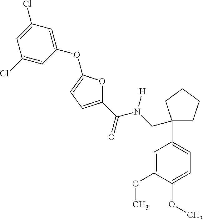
C1(C(=O)N(CC2(C3=CC=C(OC)C(OC)=C3)CCCC2)[H])=CC=C(OC2=CC(Cl)=CC(Cl)=C2)O1
